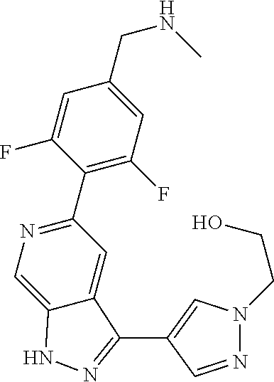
C1(C2=NC=C3C(=C2)C(C2=CN(CCO)N=C2)=NN3)=C(F)C=C(CNC)C=C1F
